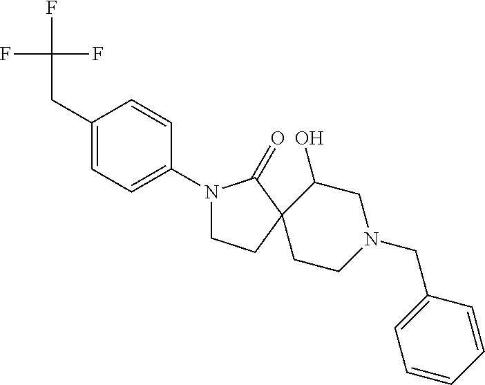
C1(CC(F)(F)F)=CC=C(N2CCC3(C2=O)CCN(CC2=CC=CC=C2)CC3O)C=C1
